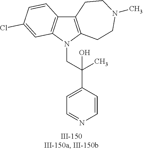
N1(CC(C2=CC=NC=C2)(C)O)C2=C(C3=C1C=C(Cl)C=C3)CCN(C)CC2
